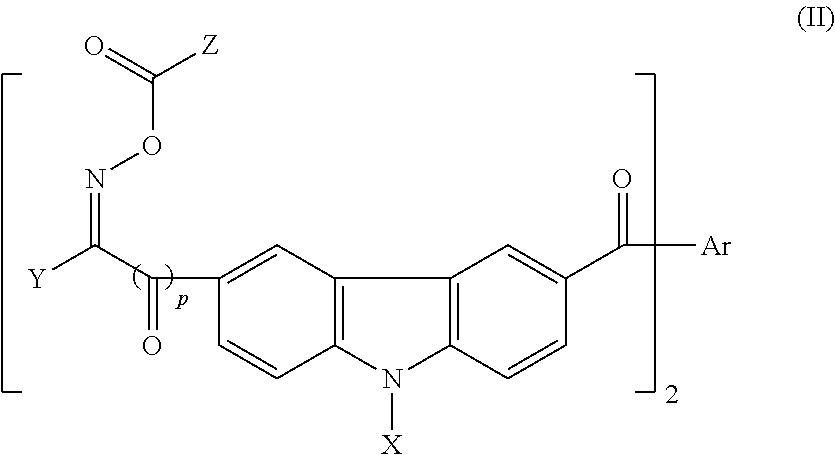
C12=C(C=CC(C([Ar])=O)=C1)N([X])C1=C2C=C(C(C([Y])=NOC([Z])=O)=O)C=C1
